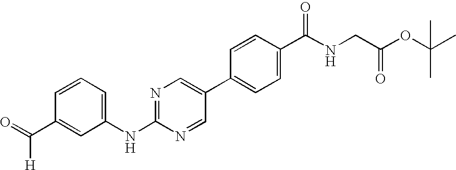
C1=CC=C(NC2=NC=C(C3=CC=C(C(NCC(OC(C)(C)C)=O)=O)C=C3)C=N2)C=C1C(=O)[H]
